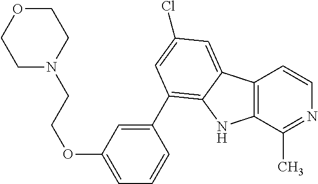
C12=C(C(C)=NC=C1)NC1=C(C3=CC(OCCN4CCOCC4)=CC=C3)C=C(Cl)C=C21
